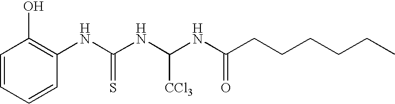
C1=CC=CC(NC(NC(NC(CCCCCC)=O)[CCl3])=S)=C1O
